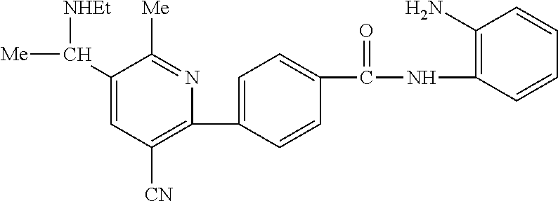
C1(C([Me])[NHEt])=CC([CN])=C(C2=CC=C(C(NC3=C(N)C=CC=C3)=O)C=C2)N=C1[Me]
